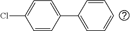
C1=CC(C2=CC=CC=C2)=CC=C1Cl
